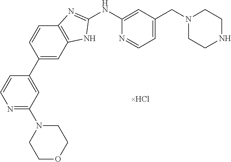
N1=C(N2CCOCC2)C=C(C2=CC3=C(C=C2)N=C(NC2=CC(CN4CCNCC4)=CC=N2)N3)C=C1
